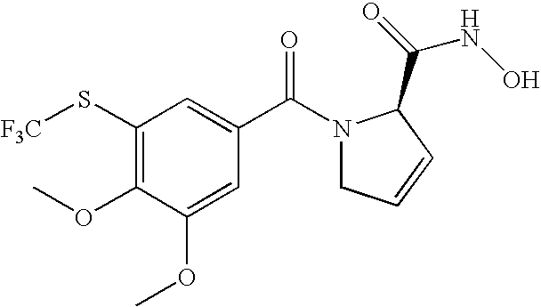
C1(S[F3C])=C(OC)C(OC)=CC(C(N2CC=CC2C(=O)NO)=O)=C1
